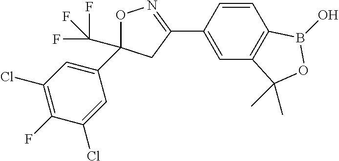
O1C(C2=CC(Cl)=C(F)C(Cl)=C2)(C(F)(F)F)CC(C2=CC3=C(C=C2)B(O)OC3(C)C)=N1
